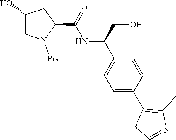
C1(O)CN([Boc])C(C(=O)NC(C2=CC=C(C3=C(C)N=CS3)C=C2)CO)C1
